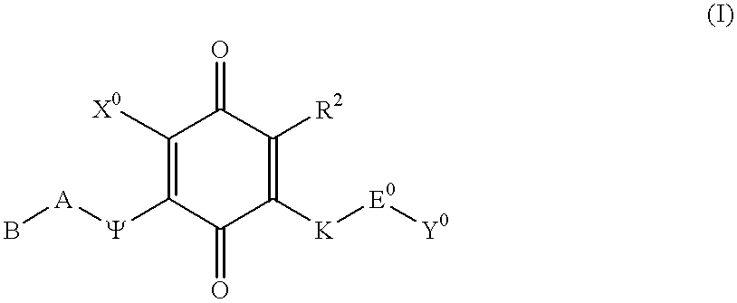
B[A][Y]C1=C([X0])C(=O)C([R2])=C([K][E0][Y0])C1=O
